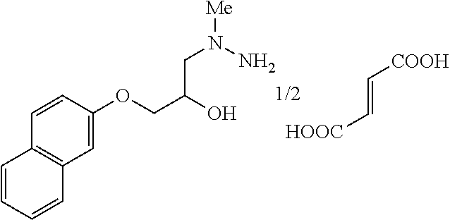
C1=C(OCC(O)CN([Me])N)C=CC2=C1C=CC=C2.C(=C[HOOC])[COOH]
